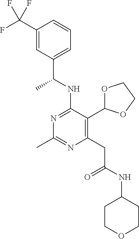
N1=C(NC(C)C2=CC=CC(C(F)(F)F)=C2)C(C2OCCO2)=C(CC(=O)NC2CCOCC2)N=C1C
